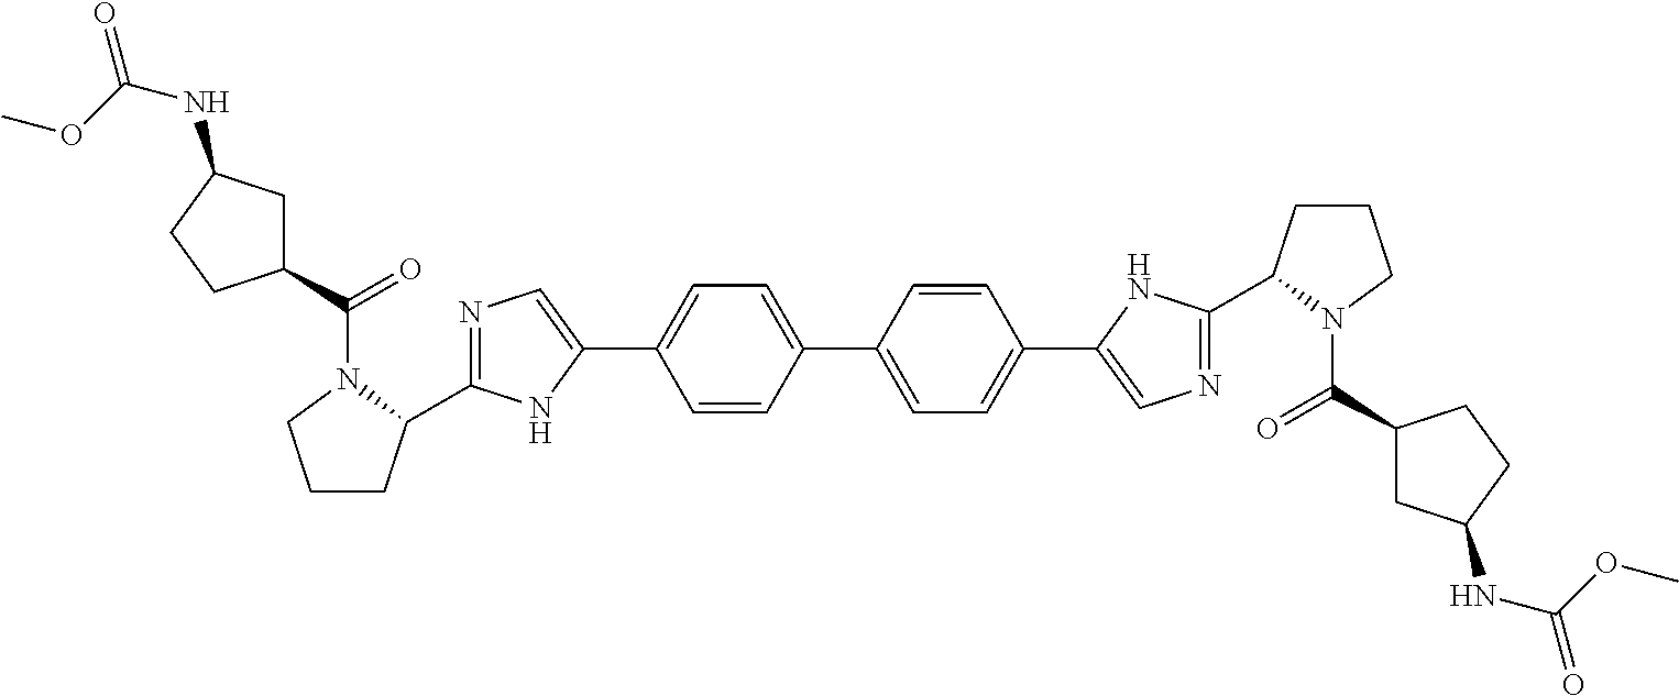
C1(C2=CC=C(C3=CN=C(C4CCCN4C(=O)C4CC(NC(OC)=O)CC4)N3)C=C2)=CC=C(C2=CN=C(C3CCCN3C(=O)C3CC(NC(OC)=O)CC3)N2)C=C1
